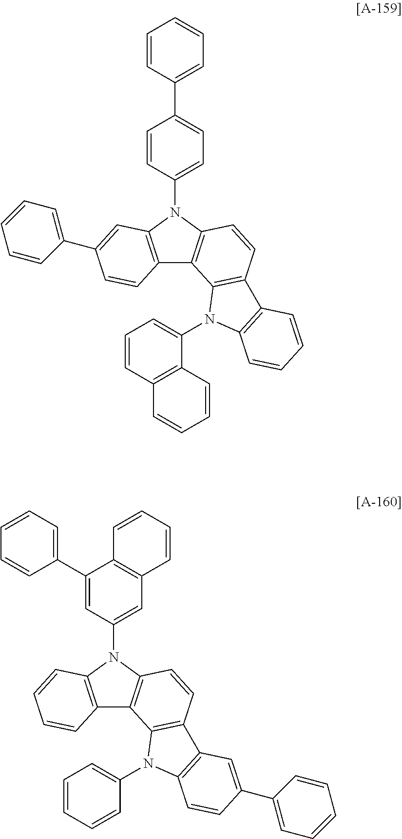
C12=C(N(C3=CC=C(C4=CC=CC=C4)C=C3)C3=C1C1=C(C=C3)C3=C(N1C1=CC=CC4=C1C=CC=C4)C=CC=C3)C=C(C1=CC=CC=C1)C=C2.C12=C(N(C3=CC4=C(C(C5=CC=CC=C5)=C3)C=CC=C4)C3=C1C1=C(C=C3)C3=C(N1C1=CC=CC=C1)C=CC(C1=CC=CC=C1)=C3)C=CC=C2
